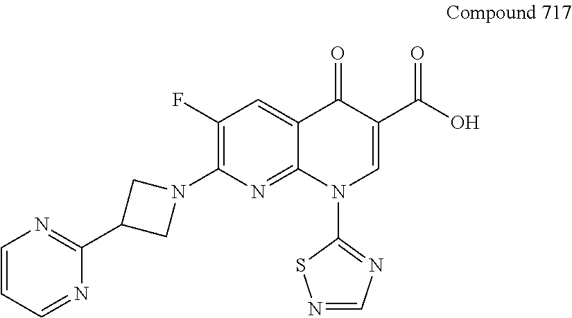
C1(F)=C(N2CC(C3=NC=CC=N3)C2)N=C2C(=C1)C(=O)C(C(O)=O)=CN2C1=NC=NS1
